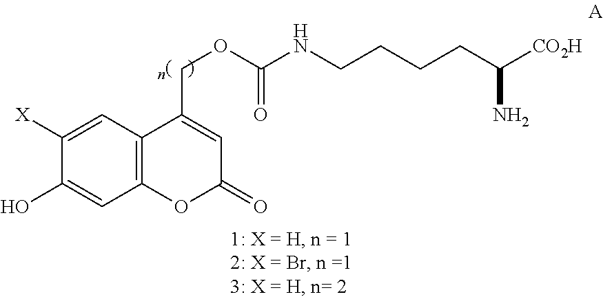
C12=C(C=C([X])C(O)=C1)C(COC(NCCCCC([CO2H])N)=O)=CC(=O)O2
